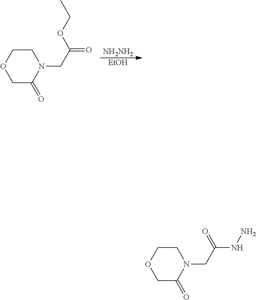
[EtOH].[NH2NH2].C1C(=O)N(CC(=O)OCC)CCO1.C1C(=O)N(CC(NN)=O)CCO1
